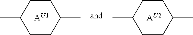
C1CC(C)CCC1C.[AU1].C1CC(C)CCC1C.[AU2]
